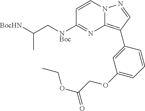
C12=C(C3=CC(OCC(OCC)=O)=CC=C3)C=NN1C=CC([NBoc]CC([BocHN])C)=N2
